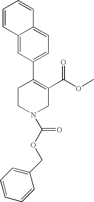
C1CN(C(OCC2=CC=CC=C2)=O)CC(C(OC)=O)=C1C1=CC=C2C(=C1)C=CC=C2
